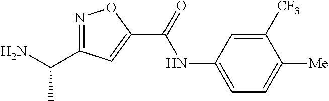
N1=C(C(N)C)C=C(C(=O)NC2=CC=C([Me])C([CF3])=C2)O1
